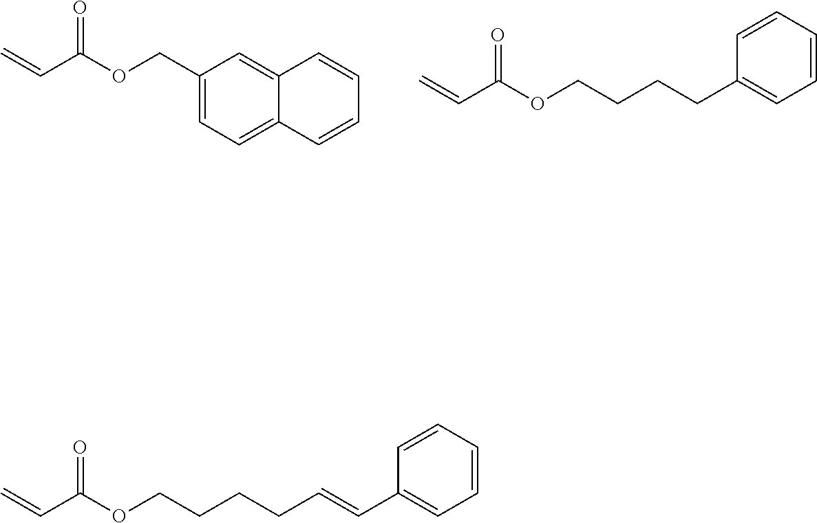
C=CC(OCC1=CC=C2C(=C1)C=CC=C2)=O.C=CC(OCCCCC1=CC=CC=C1)=O.C=CC(OCCCCC=CC1=CC=CC=C1)=O
